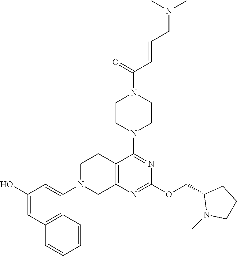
C12=C(N=C(OCC3N(C)CCC3)N=C1N1CCN(C(C=CCN(C)C)=O)CC1)CN(C1=CC(O)=CC3=C1C=CC=C3)CC2
